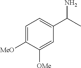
C1([OMe])=CC(C(C)N)=CC=C1[MeO]
